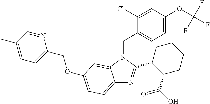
C12=CC=C(OCC3=CC=C(C)C=N3)C=C1N(CC1=CC=C(OC(F)(F)F)C=C1Cl)C(C1C(C(=O)O)CCCC1)=N2
